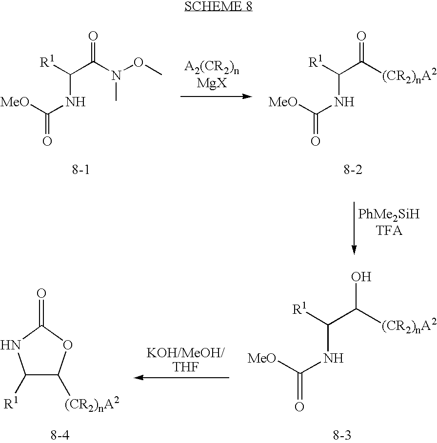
[MeO]C(=O)NC([R1])C(=O)N(C)OC.[MeO]C(=O)NC([R1])C(=O)[(CR2)nA2].[MeO]C(=O)NC([R1])C(O)[(CR2)nA2].C1([R1])C([(CR2)nA2])OC(=O)N1
